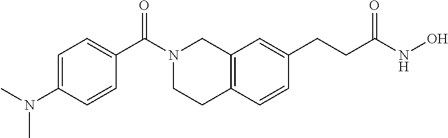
C12=C(C=CC(CCC(NO)=O)=C1)CCN(C(C1=CC=C(N(C)C)C=C1)=O)C2
